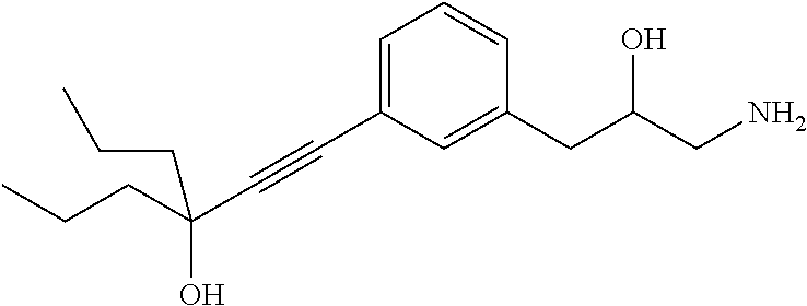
C1(CC(CN)O)=CC(C#CC(CCC)(O)CCC)=CC=C1
